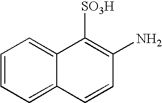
C1=CC=C2C(=C1)C([SO3H])=C(N)C=C2
